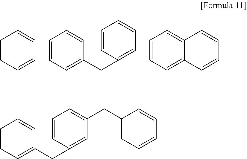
C1=CC=CC=C1.C1=CC=C(CC2=CC=CC=C2)C=C1.C1=CC=C2C(=C1)C=CC=C2.C1=CC=C(CC2=CC(CC3=CC=CC=C3)=CC=C2)C=C1
